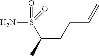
S(C(CCC=C)C)(=O)(=O)N
